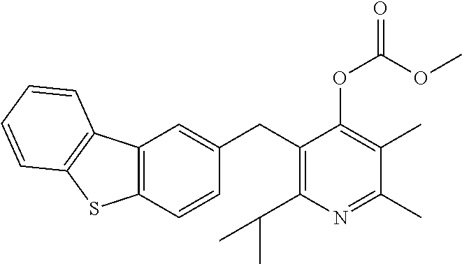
C1(CC2=C(C(C)C)N=C(C)C(C)=C2OC(OC)=O)=CC2=C(C=C1)SC1=C2C=CC=C1
